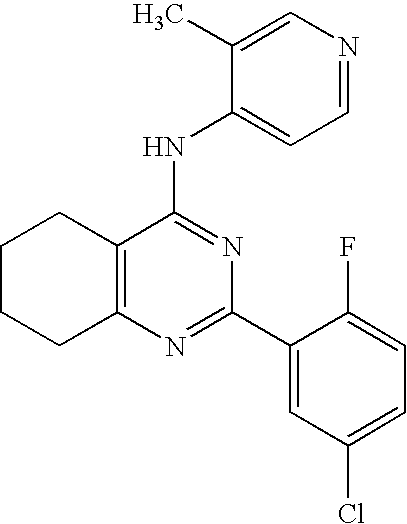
C12=C(C(NC3=CC=NC=C3C)=NC(C3=CC(Cl)=CC=C3F)=N1)CCCC2
